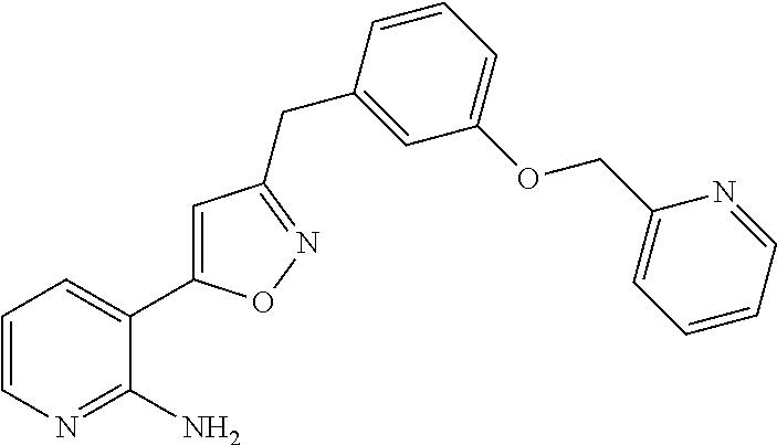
C1=CN=C(N)C(C2=CC(CC3=CC(OCC4=CC=CC=N4)=CC=C3)=NO2)=C1
